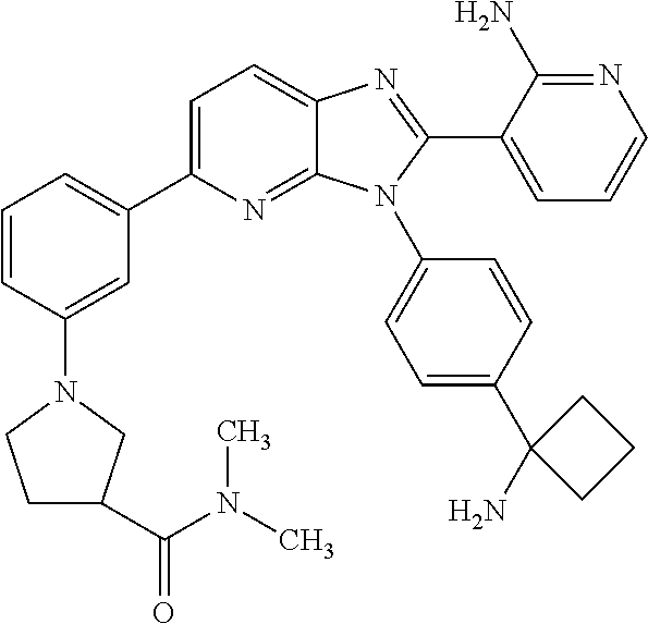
C12=NC(C3=CC=CC(N4CC(C(N(C)C)=O)CC4)=C3)=CC=C1N=C(C1=CC=CN=C1N)N2C1=CC=C(C2(N)CCC2)C=C1
